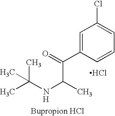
CC(NC(C(=O)C1=CC(Cl)=CC=C1)C)(C)C.Cl.[H]
